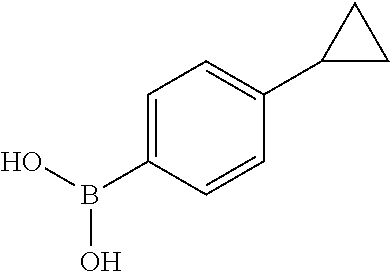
C1=C(B(O)O)C=CC(C2CC2)=C1
